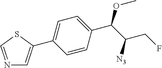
C1=CC(C(C(CF)[N3])OC)=CC=C1C1=CN=CS1
